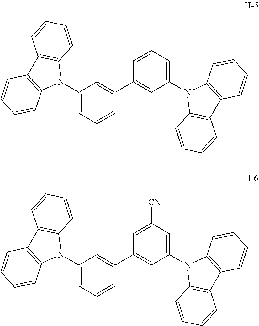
C1(N2C3=C(C4=C2C=CC=C4)C=CC=C3)=CC=CC(C2=CC(N3C4=C(C5=C3C=CC=C5)C=CC=C4)=CC=C2)=C1.C1(N2C3=C(C4=C2C=CC=C4)C=CC=C3)=CC([CN])=CC(C2=CC(N3C4=C(C5=C3C=CC=C5)C=CC=C4)=CC=C2)=C1
